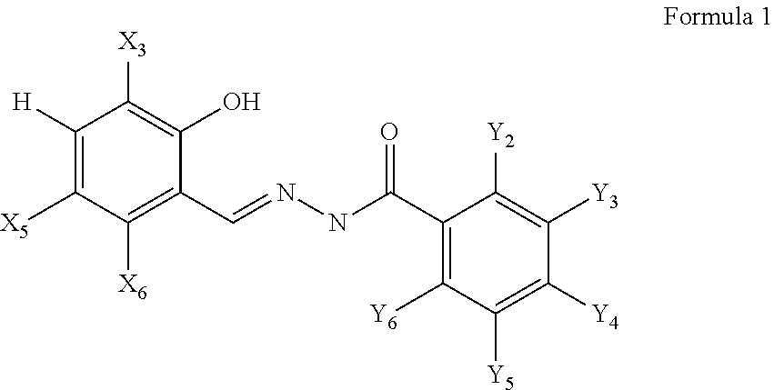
C1([H])=C([X5])C([X6])=C(C=NNC(C2=C([Y6])C([Y5])=C([Y4])C([Y3])=C2[Y2])=O)C(O)=C1[X3]
